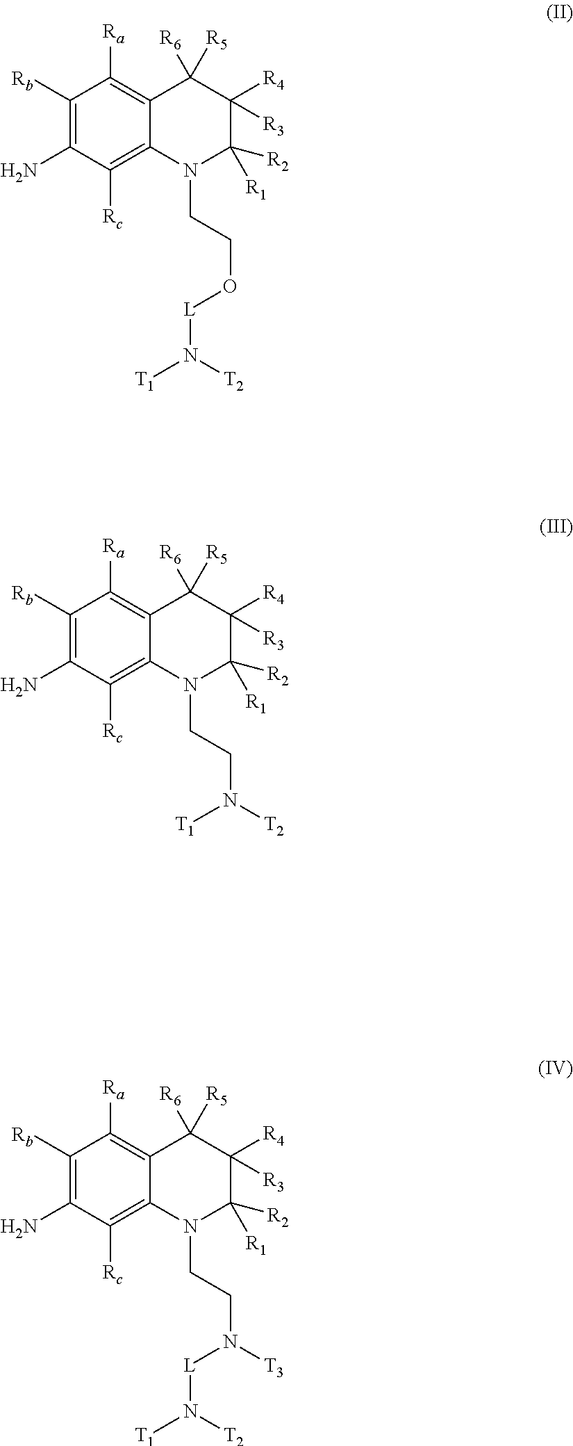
C1([Rb])=C(N)C([Rc])=C2C(=C1[Ra])C([R5])([R6])C([R4])([R3])C([R1])([R2])N2CCO[L]N([T1])[T2].C1([Rb])=C(N)C([Rc])=C2C(=C1[Ra])C([R5])([R6])C([R4])([R3])C([R1])([R2])N2CCN([T1])[T2].C1([Rb])=C(N)C([Rc])=C2C(=C1[Ra])C([R5])([R6])C([R4])([R3])C([R1])([R2])N2CCN([L]N([T1])[T2])[T3]
